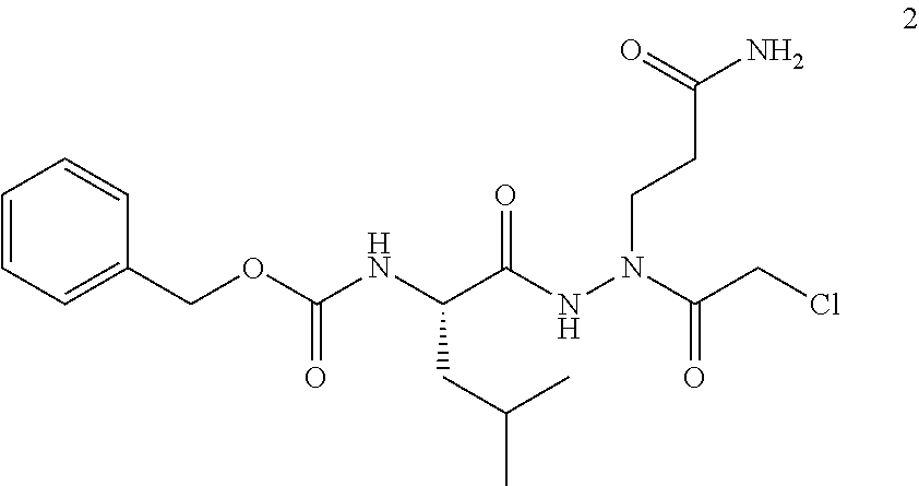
C(C(NN(C(CCl)=O)CCC(N)=O)=O)(NC(OCC1=CC=CC=C1)=O)CC(C)C
